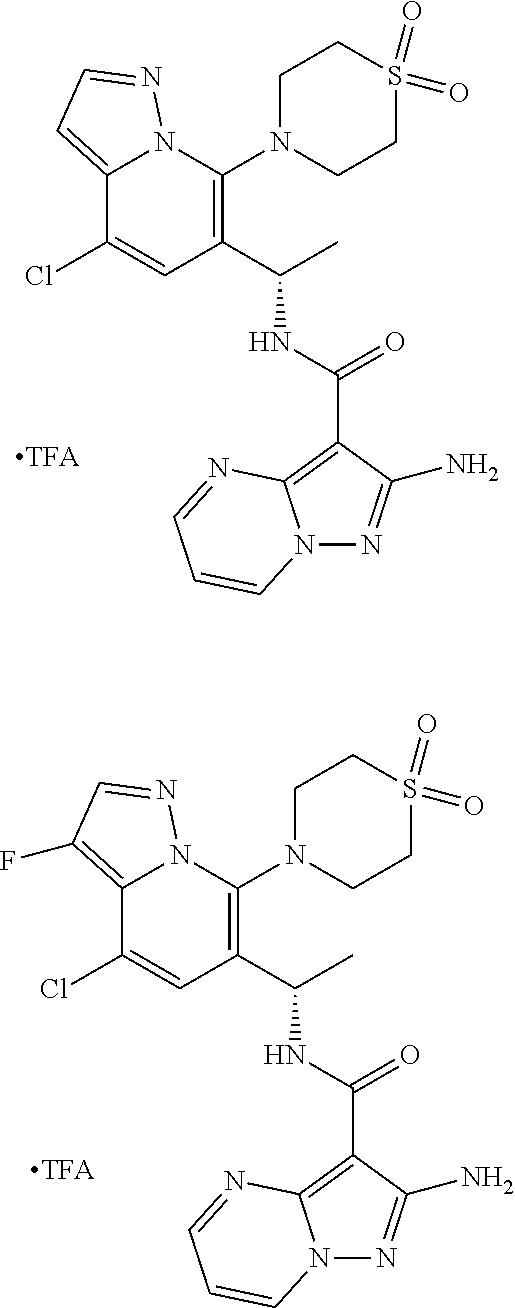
C12=CC=NN1C(N1CCS(=O)(=O)CC1)=C(C(C)NC(=O)C1=C3N(N=C1N)C=CC=N3)C=C2Cl.C12=C(F)C=NN1C(N1CCS(=O)(=O)CC1)=C(C(C)NC(=O)C1=C3N(N=C1N)C=CC=N3)C=C2Cl
